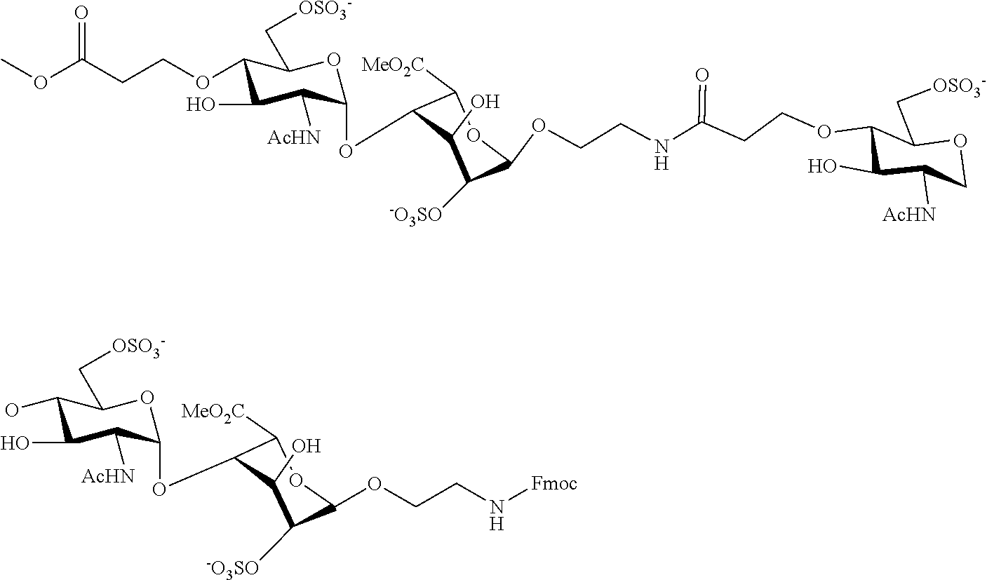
OC1C(O)C([AcHN])C(OC2C([MeO2C])OC(OCCN[Fmoc])C([-O3SO])C2O)OC1C[OSO3-].O(C(CCOC1C(O)C([AcHN])C(OC2C([MeO2C])OC(OCCNC(CCOC3C(O)C([AcHN])COC3C[OSO3-])=O)C([-O3SO])C2O)OC1C[OSO3-])=O)C
